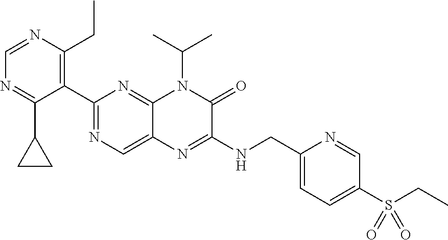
C1=NC(CC)=C(C2=NC=C3C(=N2)N(C(C)C)C(=O)C(NCC2=CC=C(S(=O)(=O)CC)C=N2)=N3)C(C2CC2)=N1
